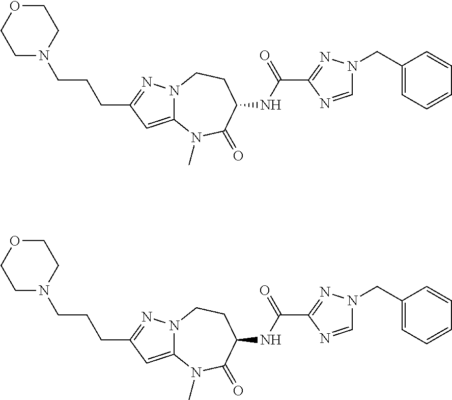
C1(CCCN2CCOCC2)=NN2C(=C1)N(C)C(=O)C(NC(C1=NN(CC3=CC=CC=C3)C=N1)=O)CC2.C1(CCCN2CCOCC2)=NN2C(=C1)N(C)C(=O)C(NC(C1=NN(CC3=CC=CC=C3)C=N1)=O)CC2
